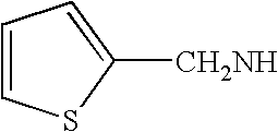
C1([CH2NH])=CC=CS1
